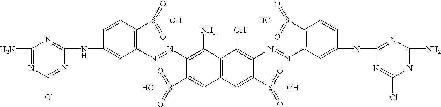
C12=C(C=C(S(=O)(=O)O)C(N=NC3=C(S(=O)(=O)O)C=CC(NC4=NC(N)=NC(Cl)=N4)=C3)=C1O)C=C(S(=O)(=O)O)C(N=NC1=C(S(=O)(=O)O)C=CC(NC3=NC(N)=NC(Cl)=N3)=C1)=C2N
